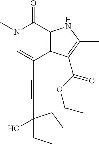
C(C1=CN(C)C(=O)C2=C1C(C(OCC)=O)=C(C)N2)#CC(CC)(CC)O
